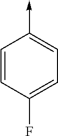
C1=CC(F)=CC=C1->C
